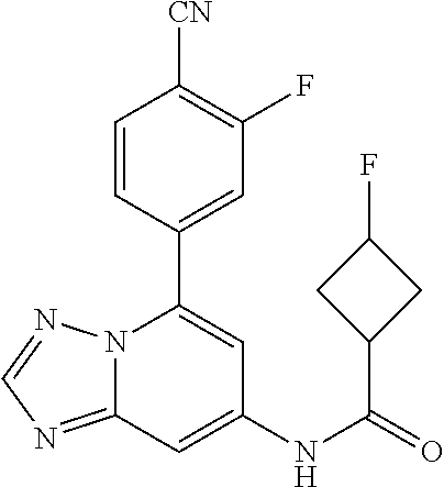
C12=NC=NN1C(C1=CC(F)=C([CN])C=C1)=CC(NC(=O)C1CC(F)C1)=C2
